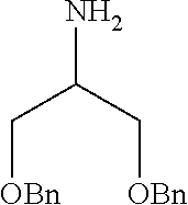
NC(C[OBn])C[OBn]
